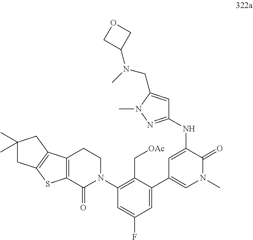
C1(NC2=CC(C3=CC(F)=CC(N4CCC5=C(C4=O)SC4=C5CC(C)(C)C4)=C3C[OAc])=CN(C)C2=O)=NN(C)C(CN(C2COC2)C)=C1
